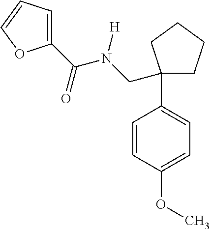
C1(C(N(CC2(C3=CC=C(OC)C=C3)CCCC2)[H])=O)=CC=CO1
